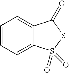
C1=CC=C2C(=C1)C(=O)SS2(=O)=O
